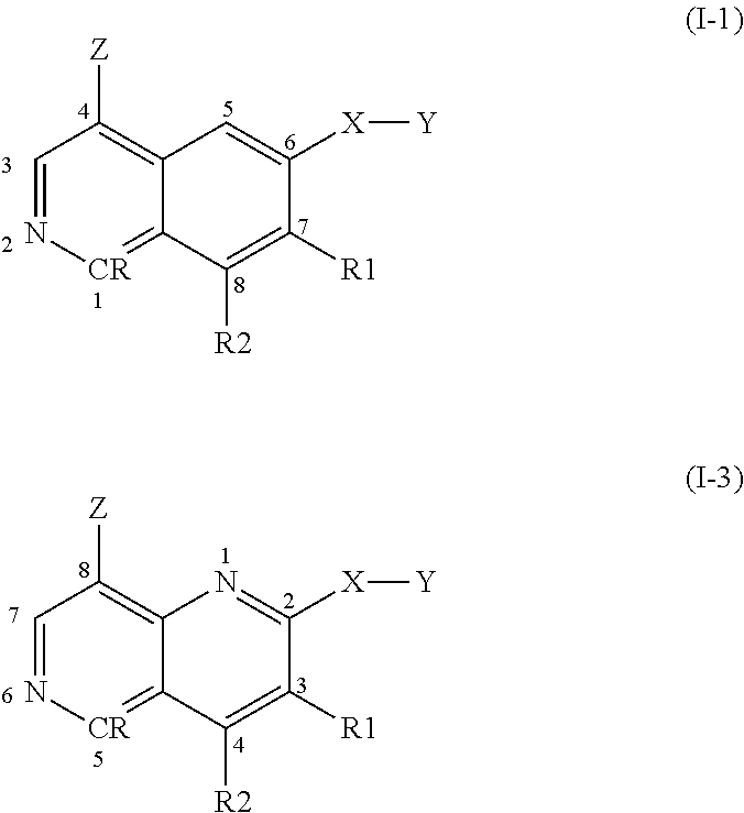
C1=N[CR]=C2C(=C1[Z])C=C([X][Y])C([R1])=C2[R2].C1=N[CR]=C2C(=C1[Z])N=C([X][Y])C([R1])=C2[R2]
